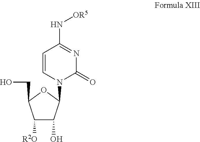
C1([R2O])C(O)C(N2C(=O)N=C(N[OR5])C=C2)OC1CO
